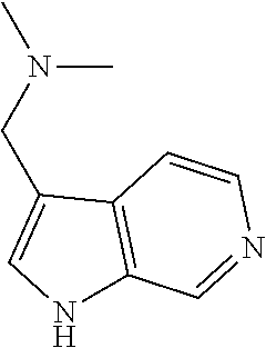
CN(CC1=CNC2=C1C=CN=C2)C
